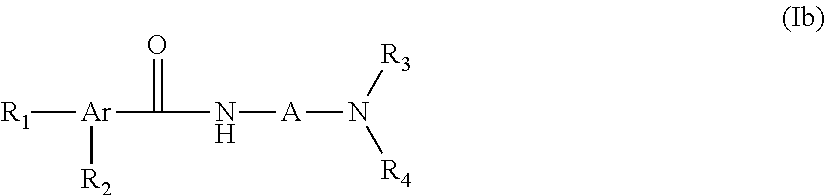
[R1][Ar](C(N[A]N([R3])[R4])=O)[R2]
